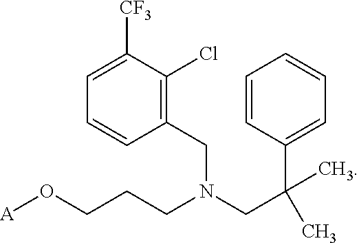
C1(CN(CC(C2=CC=CC=C2)(C)C)CCCO[A])=C(Cl)C([CF3])=CC=C1
